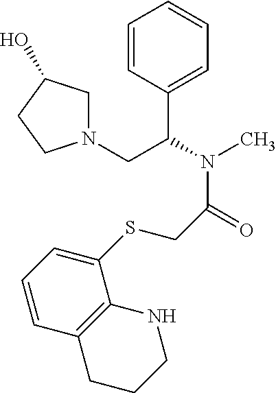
C1=CC(C(N(C)C(=O)CSC2=CC=CC3=C2NCCC3)CN2CC(O)CC2)=CC=C1
